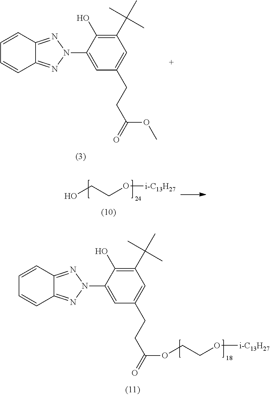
C1=CC2=NN(C3=CC(CCC(OC)=O)=CC(C(C)(C)C)=C3O)N=C2C=C1.OCCO[i-C13H27].C1=CC2=NN(C3=CC(CCC(OCCO[i-C13H27])=O)=CC(C(C)(C)C)=C3O)N=C2C=C1
